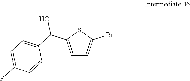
C1=C(C(C2=CC=C(F)C=C2)O)SC(Br)=C1
